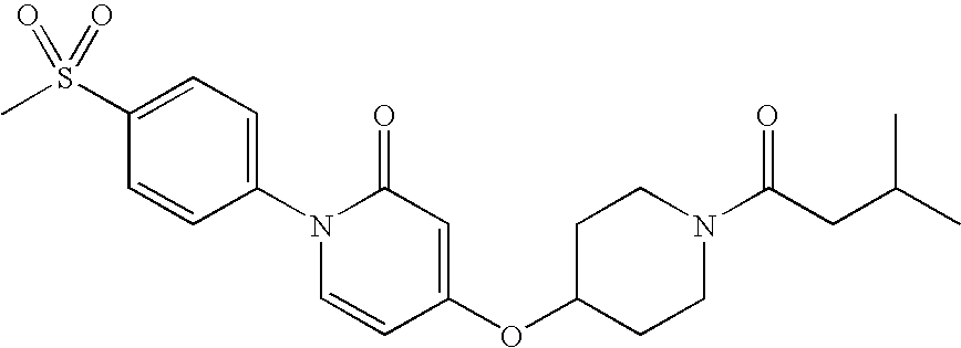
C1(S(C)(=O)=O)=CC=C(N2C=CC(OC3CCN(C(CC(C)C)=O)CC3)=CC2=O)C=C1
